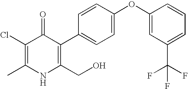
C1(Cl)=C(C)NC(CO)=C(C2=CC=C(OC3=CC(C(F)(F)F)=CC=C3)C=C2)C1=O
